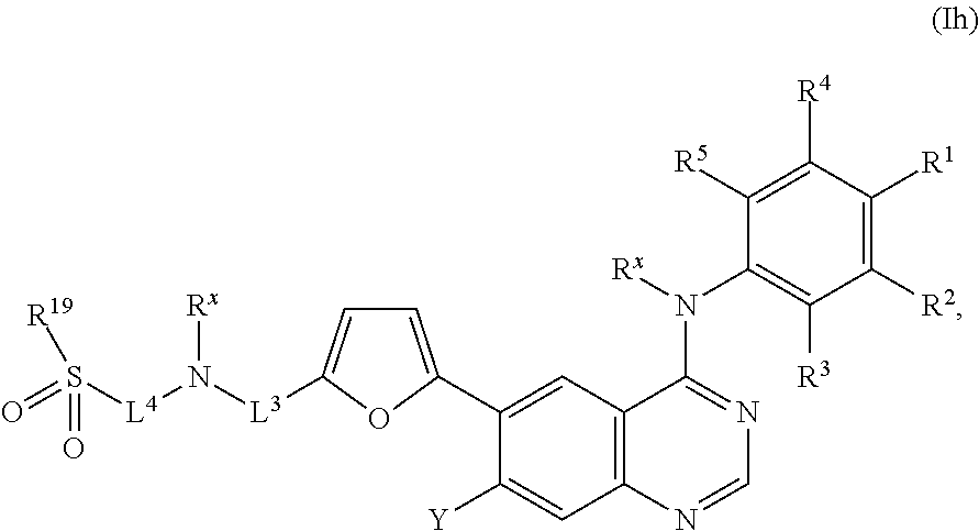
C1(C2=CC=C([L3]N([L4]S([R19])(=O)=O)[Rx])O2)=CC2=C(C=C1[Y])N=CN=C2N(C1=C([R3])C([R2])=C([R1])C([R4])=C1[R5])[Rx]
